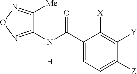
C1(N(C(C2=CC=C([Z])C([Y])=C2[X])=O)[H])=NON=C1[Me]
